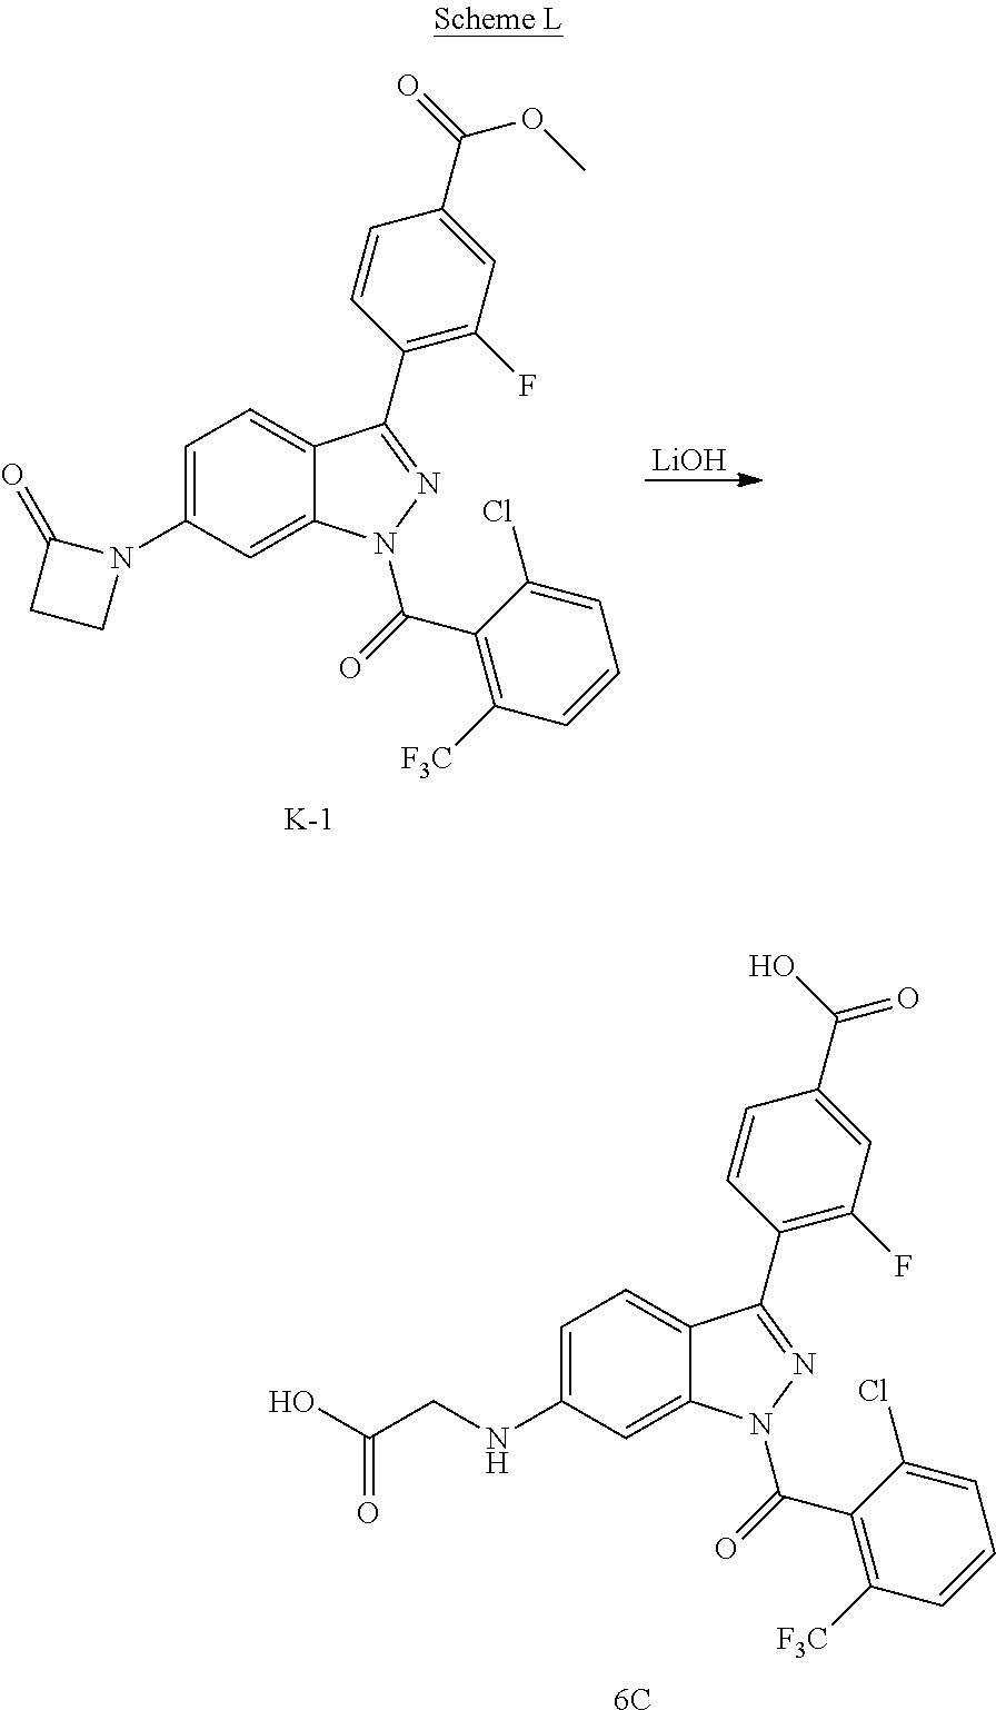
[LiOH].C1=C(N2C(=O)CC2)C=C2C(=C1)C(C1=C(F)C=C(C(OC)=O)C=C1)=NN2C(=O)C1=C([F3C])C=CC=C1Cl.[K].C1=C(NCC(O)=O)C=C2C(=C1)C(C1=C(F)C=C(C(=O)O)C=C1)=NN2C(=O)C1=C([F3C])C=CC=C1Cl.[6C]
